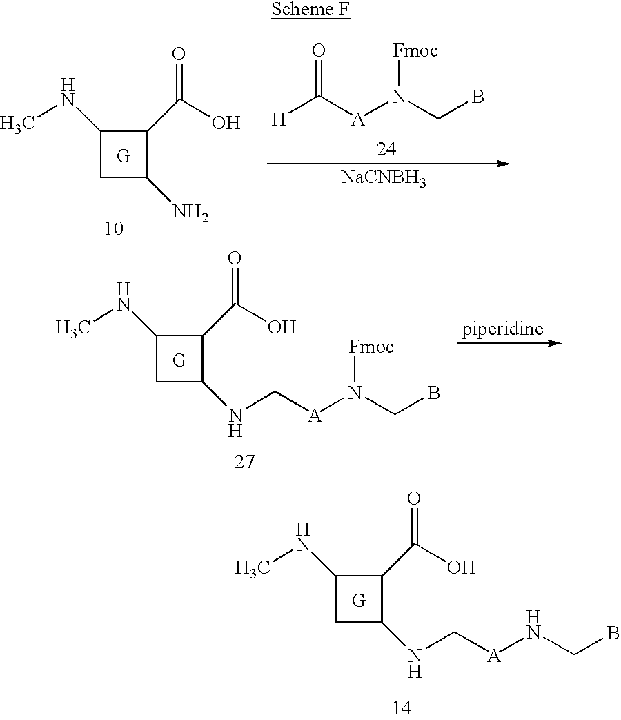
N(C)C1CC(NC[A]N(CB)[Fmoc])C1C(O)=O.N(C)C1CC(NC[A]NCB)C1C(O)=O.[NaCNBH3].N(C)C1CC(N)C1C(O)=O.[H]C([A]N([Fmoc])CB)=O
